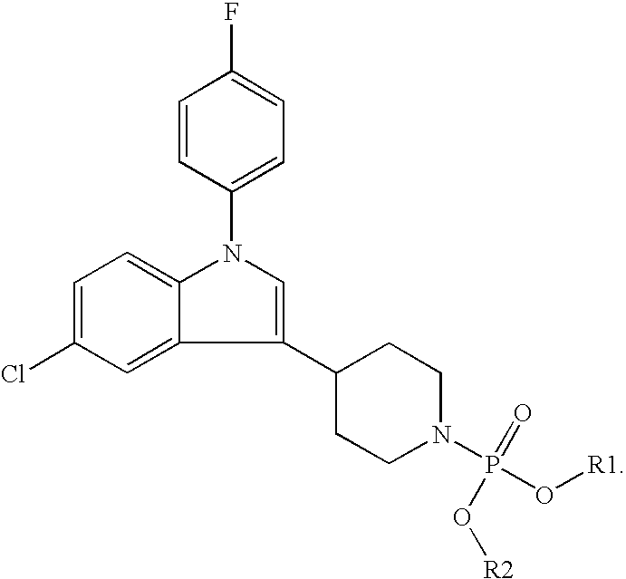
C1(C2CCN(P(O[R1])(O[R2])=O)CC2)=CN(C2=CC=C(F)C=C2)C2=CC=C(Cl)C=C12
